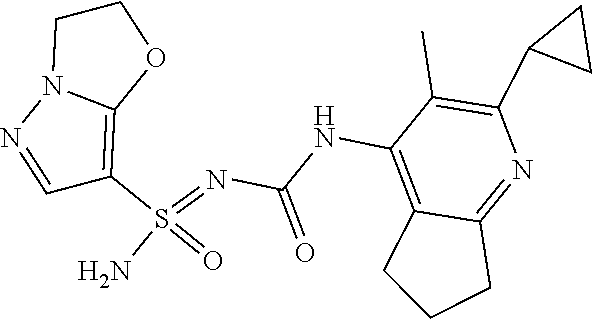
C(NC1=C2C(=NC(C3CC3)=C1C)CCC2)(N=S(N)(=O)C1=C2N(N=C1)CCO2)=O
